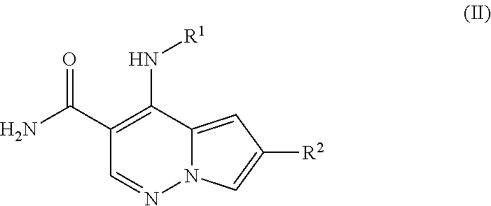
[R1]NC1=C(C(=O)N)C=NN2C1=CC([R2])=C2
